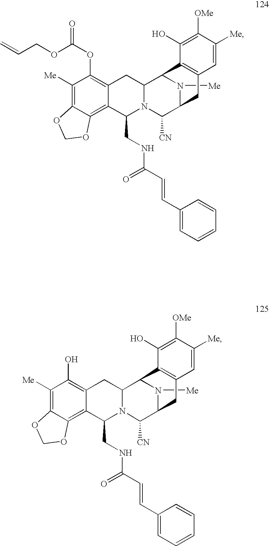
C12=C(C3C4N(C(CNC(C=CC5=CC=CC=C5)=O)C5=C6C(=C([Me])C(OC(=O)OCC=C)=C5C4)OCO6)C([CN])C(C1)N3[Me])C(O)=C([OMe])C([Me])=C2.C12=C(C3C4N(C(CNC(C=CC5=CC=CC=C5)=O)C5=C6C(=C([Me])C(O)=C5C4)OCO6)C([CN])C(C1)N3[Me])C(O)=C([OMe])C([Me])=C2
